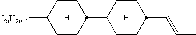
[H].[H].C1([CnH2n+1])CCC(C2CCC(C=CC)CC2)CC1
